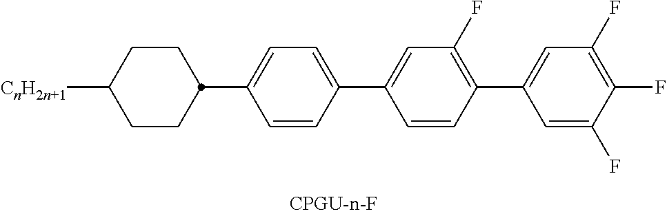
C1([CnH2n+1])CCC(C2=CC=C(C3=CC(F)=C(C4=CC(F)=C(F)C(F)=C4)C=C3)C=C2)CC1
